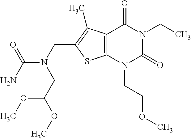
C12=C(N(CCOC)C(=O)N(CC)C1=O)SC(CN(CC(OC)OC)C(=O)N)=C2C
